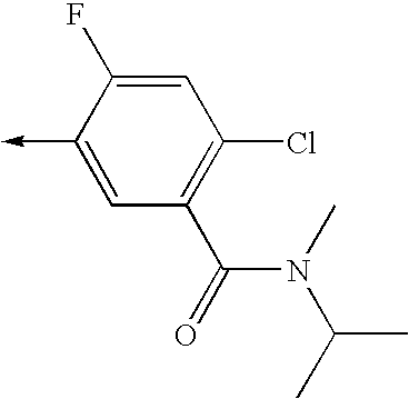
C1(->C)=CC(C(=O)N(C(C)C)C)=C(Cl)C=C1F
